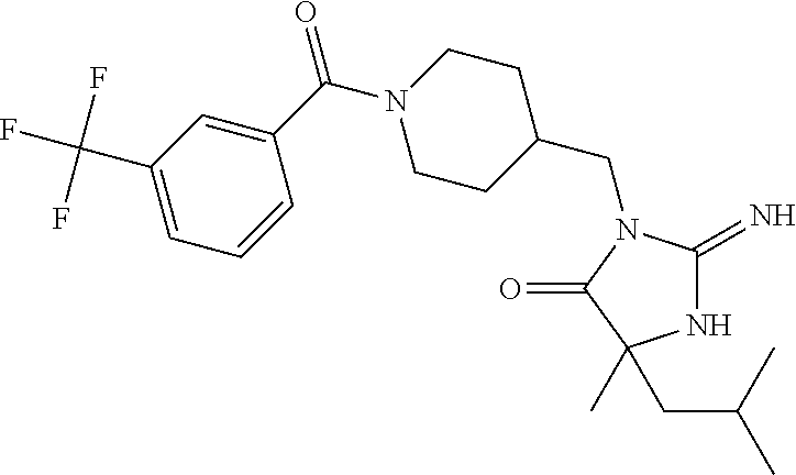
C1(C(N2CCC(CN3C(=N)NC(C)(CC(C)C)C3=O)CC2)=O)=CC(C(F)(F)F)=CC=C1
